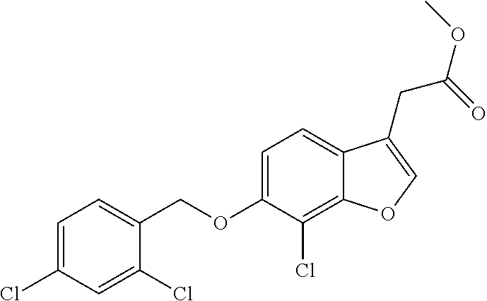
C(OC1=CC=C2C(=C1Cl)OC=C2CC(OC)=O)C1=CC=C(Cl)C=C1Cl
